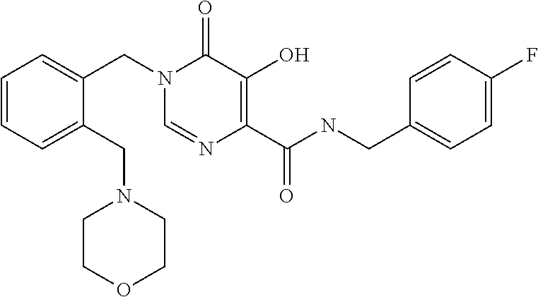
C1=NC(C(NCC2=CC=C(F)C=C2)=O)=C(O)C(=O)N1CC1=CC=CC=C1CN1CCOCC1
